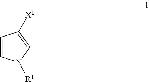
C1=CN([R1])C=C1[X1]
